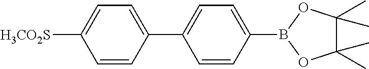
C1(B2OC(C)(C)C(C)(C)O2)=CC=C(C2=CC=C([H3CO2S])C=C2)C=C1
